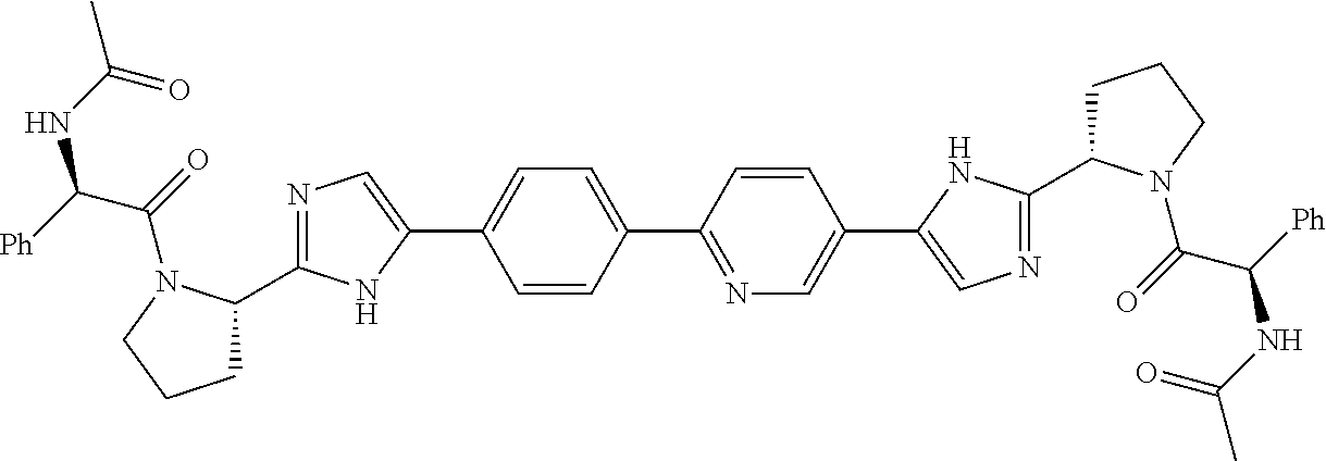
C(C([Ph])NC(=O)C)(=O)N1C(C2=NC=C(C3=CC=C(C4=NC=C(C5=CN=C(C6CCCN6C(C([Ph])NC(C)=O)=O)N5)C=C4)C=C3)N2)CCC1
